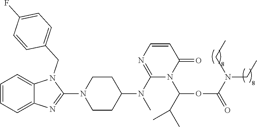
C1=CC=C2C(=C1)N(CC1=CC=C(F)C=C1)C(N1CCC(N(C)C3=NC=CC(=O)N3C(OC(=O)N(CC)CC)C(C)C)CC1)=N2
